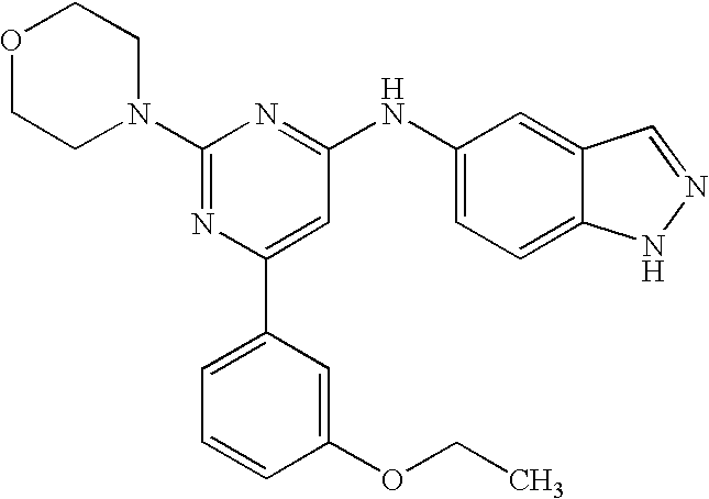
C1(N2CCOCC2)=NC(C2=CC=CC(OCC)=C2)=CC(NC2=CC=C3C(=C2)C=NN3)=N1
